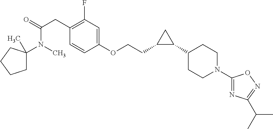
C1(N(C)C(=O)CC2=C(F)C=C(OCCC3C(C4CCN(C5=NC(C(C)C)=NO5)CC4)C3)C=C2)(C)CCCC1
